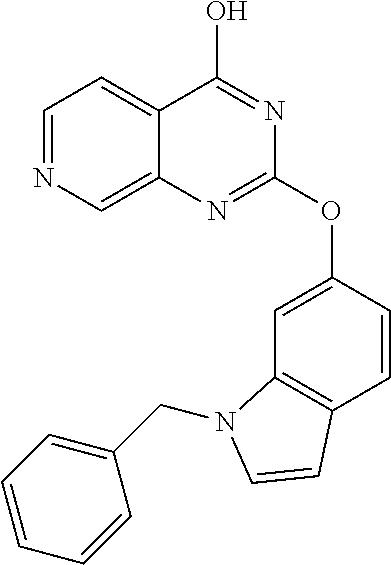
C1=NC=C2C(=C1)C(O)=NC(OC1=CC3=C(C=C1)C=CN3CC1=CC=CC=C1)=N2
